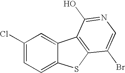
C1(Cl)=CC=C2C(=C1)C1=C(S2)C(Br)=CN=C1O
